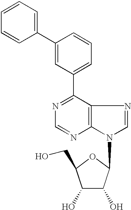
C1(C2=CC=CC(C3=CC=CC=C3)=C2)=NC=NC2=C1N=CN2C1C(O)C(O)C(CO)O1
